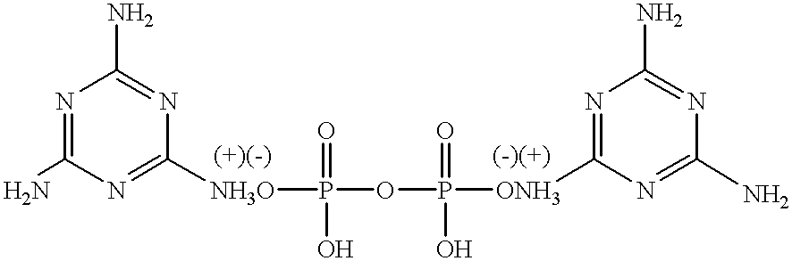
N1=C(N)N=C([NH3O]P(OP([ONH3]C2=NC(N)=NC(N)=N2)(=O)O)(=O)O)N=C1N
